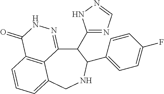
C12=C3C=CC=C1CNC(C1=CC=C(F)C=C1)C(C1=NC=NN1)C2=NNC3=O
